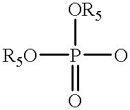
[R5O]P(O)([OR5])=O
